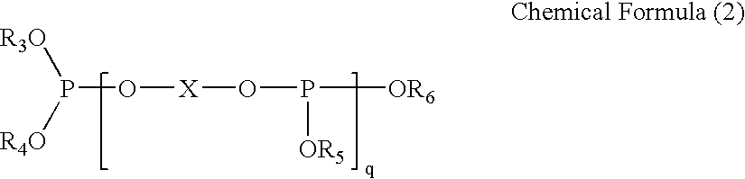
P(O[X]OP([OR5])[OR6])([R4O])[R3O]
